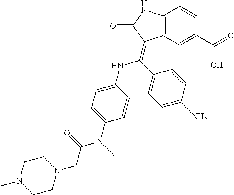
C12=C(NC(=O)C1=C(C1=CC=C(N)C=C1)NC1=CC=C(N(C(CN3CCN(C)CC3)=O)C)C=C1)C=CC(C(=O)O)=C2
